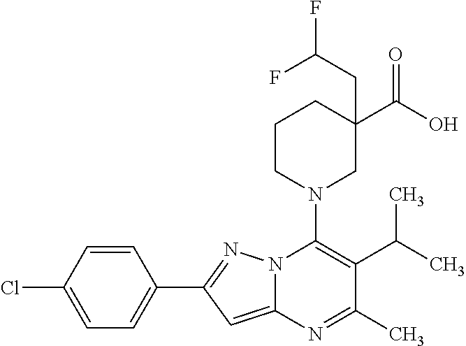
C1=CC(Cl)=CC=C1C1=NN2C(=C1)N=C(C)C(C(C)C)=C2N1CC(C(O)=O)(CC(F)F)CCC1
